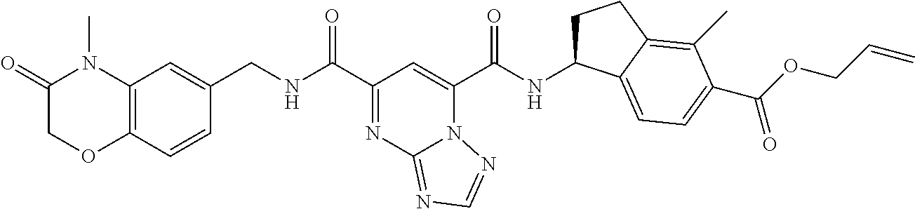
C12=C(C=CC(CNC(=O)C3=NC4=NC=NN4C(C(=O)NC4CCC5=C(C)C(C(=O)OCC=C)=CC=C45)=C3)=C1)OCC(=O)N2C
